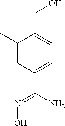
C1=C(C)C(CO)=CC=C1C(N)=NO
